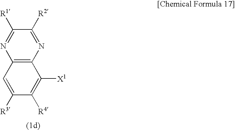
C12=C(N=C([R2])C([R1])=N1)C([X1])=C([R4])C([R3])=C2
